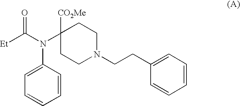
C1=C(N(C([Et])=O)C2([CO2Me])CCN(CCC3=CC=CC=C3)CC2)C=CC=C1
